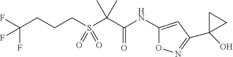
N(C(C(C)(C)S(CCCC(F)(F)F)(=O)=O)=O)C1=CC(C2(O)CC2)=NO1
